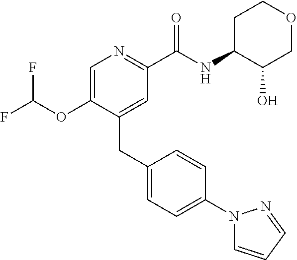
C1=C(OC(F)F)C(CC2=CC=C(N3C=CC=N3)C=C2)=CC(C(NC2C(O)COCC2)=O)=N1
